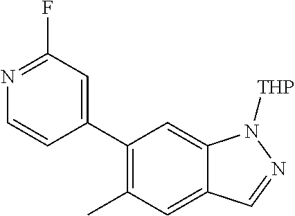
C1(C2=CC(F)=NC=C2)=C(C)C=C2C(=C1)N([THP])N=C2
